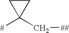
[#]C1(C[##])CC1
